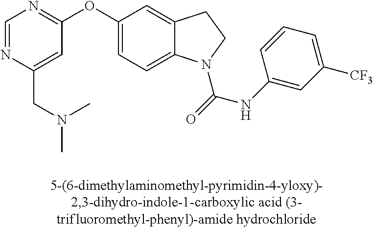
O(C1=CC=C2C(=C1)CCN2C(=O)NC1=CC([CF3])=CC=C1)C1=NC=NC(CN(C)C)=C1
